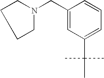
C1(CN2CCCC2)=CC(C(C)(C)C)=CC=C1
